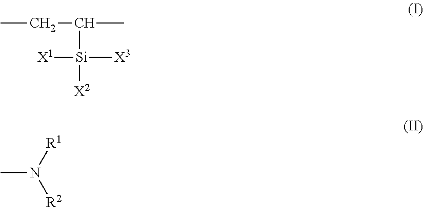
CCC(C)[Si]([X2])([X3])[X1].CN([R1])[R2]
